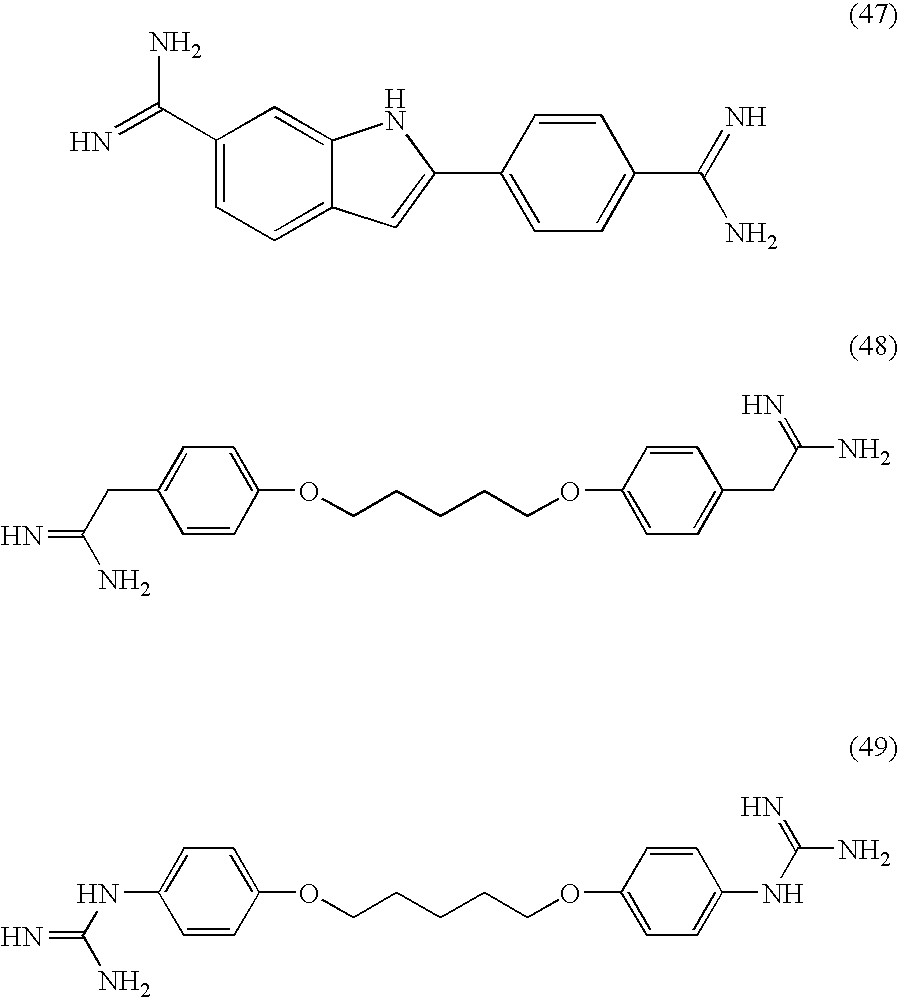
C1(C(=N)N)=CC=C2C(=C1)NC(C1=CC=C(C(=N)N)C=C1)=C2.C1=CC(OCCCCCOC2=CC=C(CC(=N)N)C=C2)=CC=C1CC(=N)N.C1=CC(OCCCCCOC2=CC=C(NC(=N)N)C=C2)=CC=C1NC(=N)N
